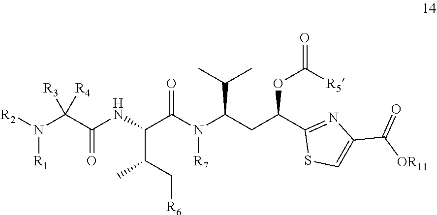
C(C(C[R6])C)(C(=O)N(C(C(C)C)CC(C1=NC(C([OR11])=O)=CS1)OC(=O)[R5])[R7])NC(=O)C(N([R2])[R1])([R3])[R4]
